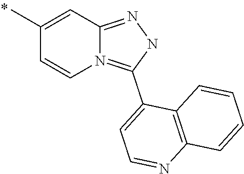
N12=C(C3=CC=NC4=C3C=CC=C4)NN=C1C=C(C)C=C2
